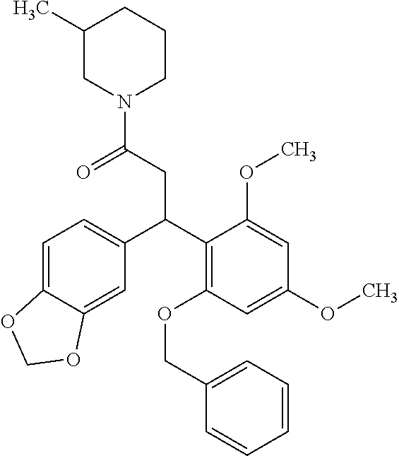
C1=C2C(=CC(C(C3=C(OCC4=CC=CC=C4)C=C(OC)C=C3OC)CC(=O)N3CCCC(C)C3)=C1)OCO2
